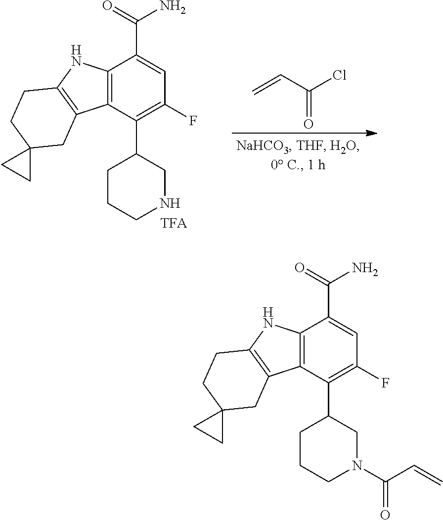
C1(F)=C(C2CCCNC2)C2=C(C(C(N)=O)=C1)NC1=C2CC2(CC1)CC2.C=CC(Cl)=O.C1(F)=C(C2CCCN(C(C=C)=O)C2)C2=C(C(C(N)=O)=C1)NC1=C2CC2(CC1)CC2
